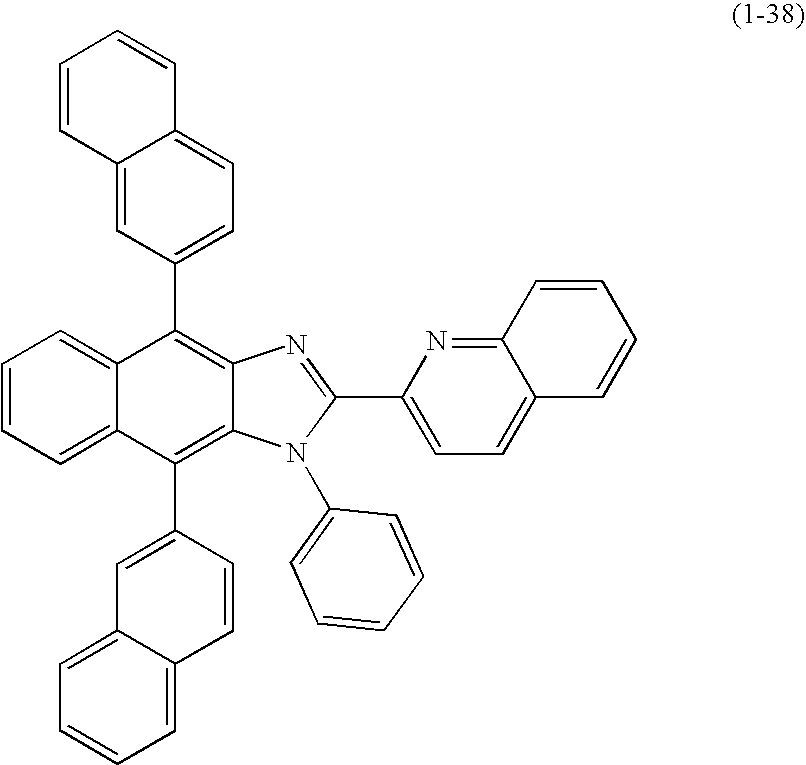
C1=CC=C2C(=C1)C(C1=CC=C3C(=C1)C=CC=C3)=C1C(=C2C2=CC3=CC=CC=C3C=C2)N(C2=CC=CC=C2)C(C2=CC=C3C(=N2)C=CC=C3)=N1
